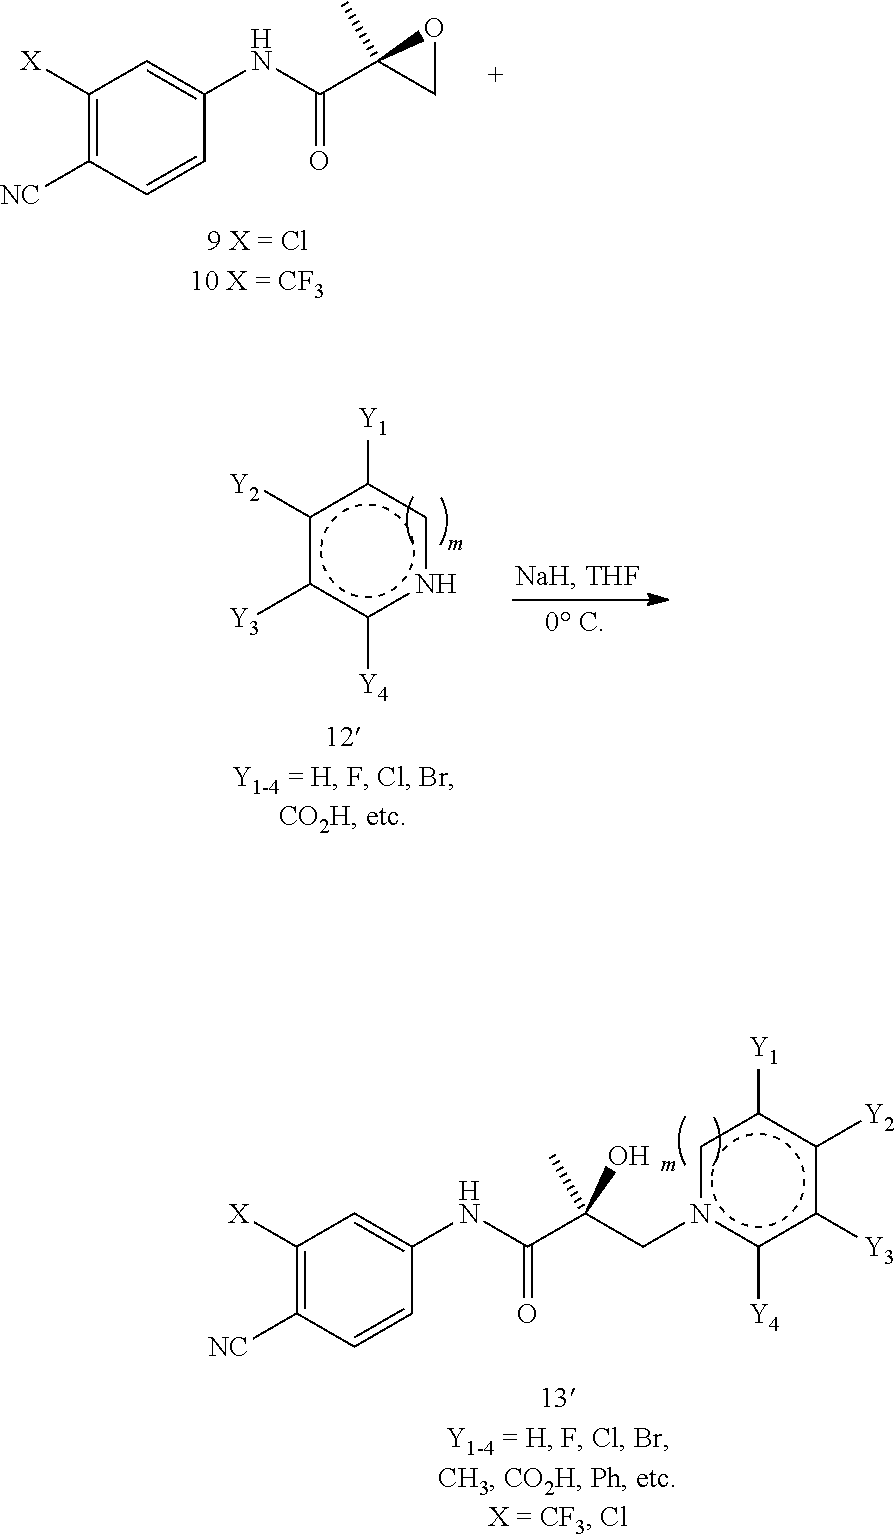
c1([Y2])c([Y3])c([Y4])ncc1[Y1].N(C(C1(C)CO1)=O)C1=CC([X])=C([NC])C=C1.N(C(C(Cn1cc([Y1])c([Y2])c([Y3])c1[Y4])(C)O)=O)C1=CC([X])=C([NC])C=C1
